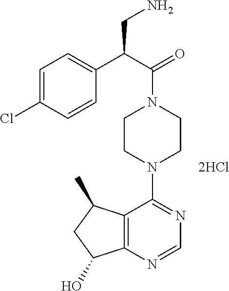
C1=C(Cl)C=CC(C(C(N2CCN(C3=NC=NC4=C3C(C)CC4O)CC2)=O)CN)=C1.[2HCl]
